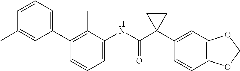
C1=C(NC(C2(C3=CC4=C(C=C3)OCO4)CC2)=O)C(C)=C(C2=CC=CC(C)=C2)C=C1
